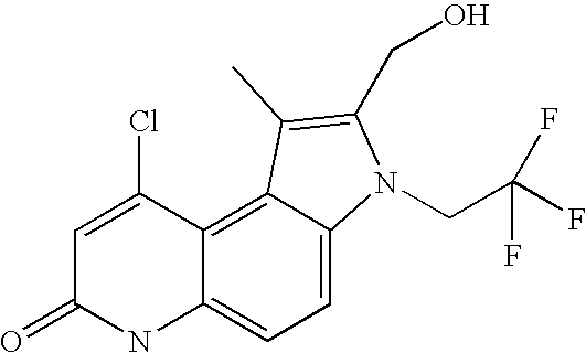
C12=CC=C3C(=C1C(Cl)=CC(=O)N2)C(C)=C(CO)N3CC(F)(F)F
